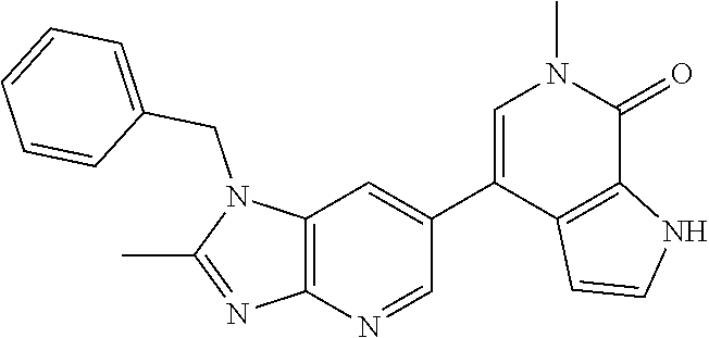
N1(CC2=CC=CC=C2)C(C)=NC2=C1C=C(C1=CN(C)C(=O)C3=C1C=CN3)C=N2
